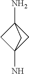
C12(N)CC(N)(C1)C2
